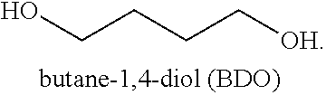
OCCCC[OH]
